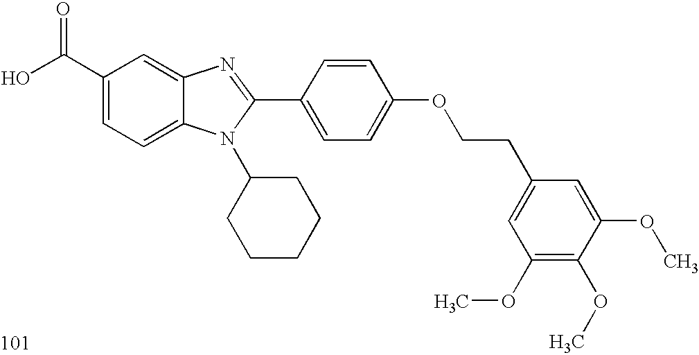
OC(C1=CC=C2C(=C1)N=C(C1=CC=C(OCCC3=CC(OC)=C(OC)C(OC)=C3)C=C1)N2C1CCCCC1)=O
